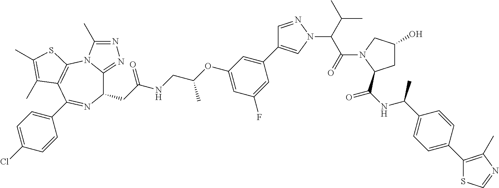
C1(CC(NCC(OC2=CC(F)=CC(C3=CN(C(C(N4C(C(=O)NC(C)C5=CC=C(C6=C(C)N=CS6)C=C5)CC(O)C4)=O)C(C)C)N=C3)=C2)C)=O)C2=NN=C(C)N2C2=C(C(C3=CC=C(Cl)C=C3)=N1)C(C)=C(C)S2
